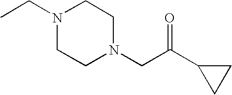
CCN1CCN(CC(C2CC2)=O)CC1
